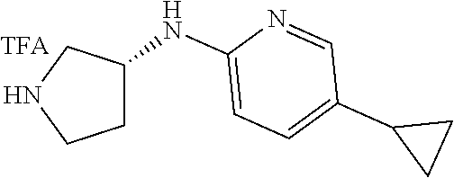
C1C(NC2=CC=C(C3CC3)C=N2)CNC1
